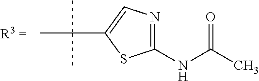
C(C1=CN=C(NC(C)=O)S1)(C)(C)C
